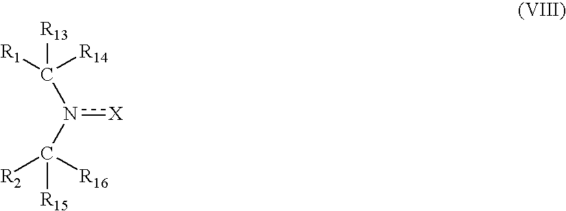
[R13]C([R1])([R14])n(C([R15])([R16])[R2])[X]
